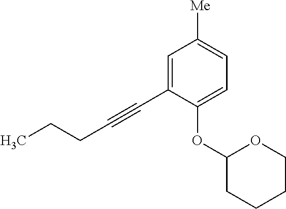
C1=C(C#CCCC)C(OC2CCCCO2)=CC=C1[Me]
